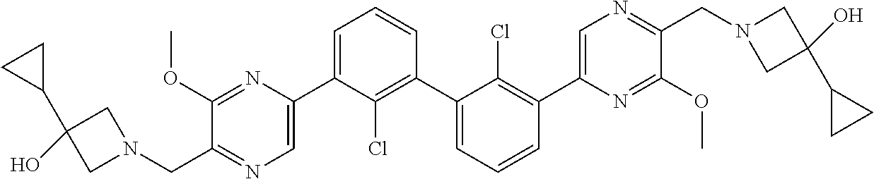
C1(OC)=NC(C2=CC=CC(C3=CC=CC(C4=CN=C(CN5CC(C6CC6)(O)C5)C(OC)=N4)=C3Cl)=C2Cl)=CN=C1CN1CC(C2CC2)(O)C1
